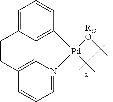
C1=C2C3=C(C=C1)[Pd]([RGO]C)(C)N1=CC=CC(=C31)C=C2
